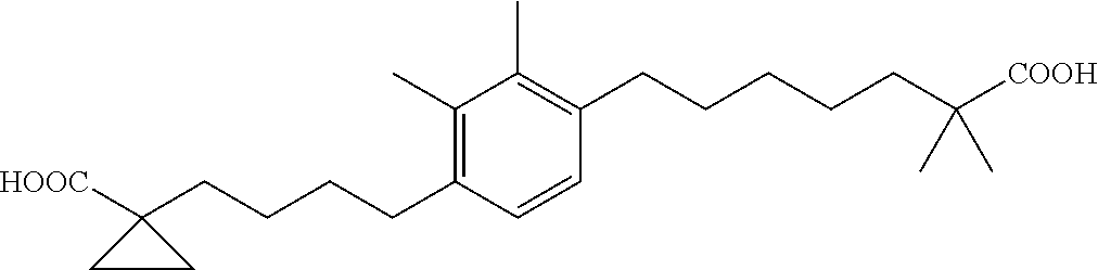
C1(C)=C(CCCCCC(C)(C)[COOH])C=CC(CCCCC2([HOOC])CC2)=C1C
